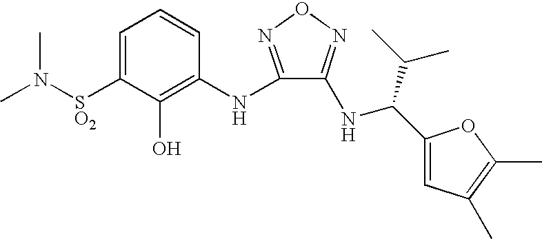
C1=C([SO2]N(C)C)C(O)=C(NC2=NON=C2NC(C2=CC(C)=C(C)O2)C(C)C)C=C1
